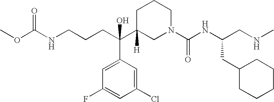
C(C(C1([H])CN(C(NC(CC2CCCCC2)CNC)=O)CCC1)(C1=CC(F)=CC(Cl)=C1)O)CCNC(OC)=O
